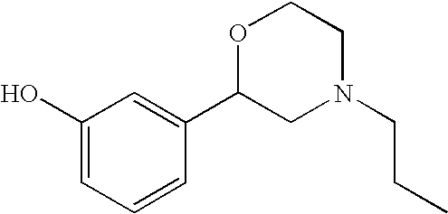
C1(O)=CC=CC(C2CN(CCC)CCO2)=C1
